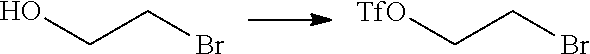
OCCBr.[TfO]CCBr
